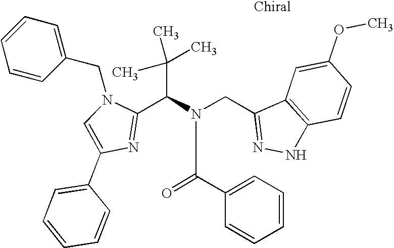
C(C(N(CC1=NNC2=C1C=C(OC)C=C2)C(C1=CC=CC=C1)=O)C1=NC(C2=CC=CC=C2)=CN1CC1=CC=CC=C1)(C)(C)C
